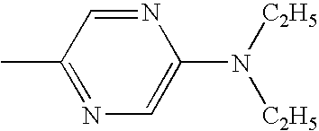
N1=C(C)C=NC(N([C2H5])[C2H5])=C1
